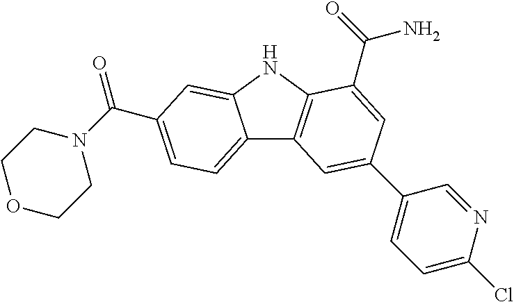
C12=CC=C(C(=O)N3CCOCC3)C=C1NC1=C2C=C(C2=CC=C(Cl)N=C2)C=C1C(N)=O
